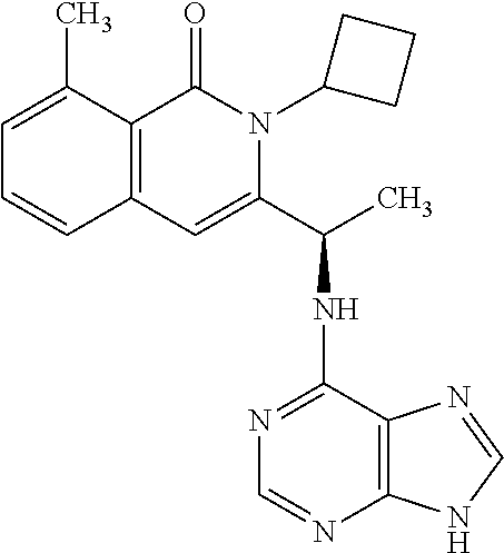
C1=C(C)C2=C(C=C1)C=C(C(NC1=NC=NC3=C1N=CN3)C)N(C1CCC1)C2=O
